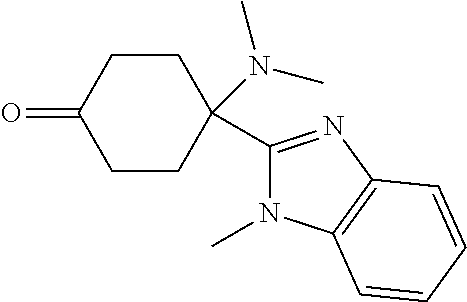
C1CC(N(C)C)(C2=NC3=C(N2C)C=CC=C3)CCC1=O
